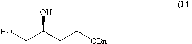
OCC(CC[OBn])O
